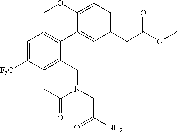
C1=C([F3C])C=C(CN(CC(N)=O)C(C)=O)C(C2=CC(CC(OC)=O)=CC=C2OC)=C1
